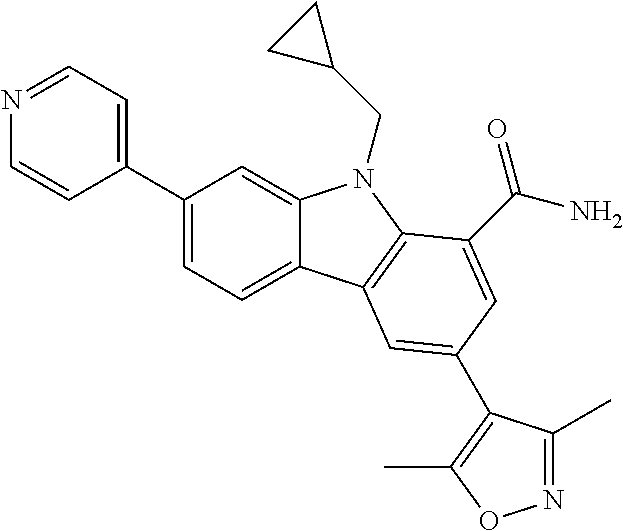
C1(C2=CC=NC=C2)=CC=C2C(=C1)N(CC1CC1)C1=C2C=C(C2=C(C)ON=C2C)C=C1C(N)=O
